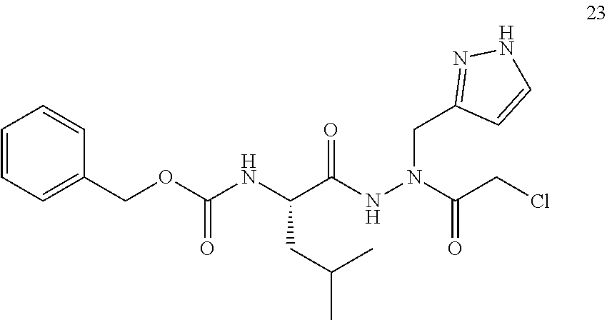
C(C(NN(CC1=NNC=C1)C(CCl)=O)=O)(NC(OCC1=CC=CC=C1)=O)CC(C)C
